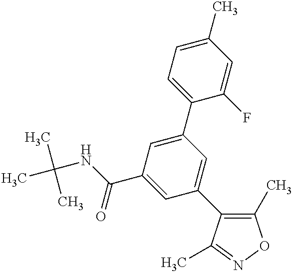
C(NC(C1=CC(C2=C(C)ON=C2C)=CC(C2=CC=C(C)C=C2F)=C1)=O)(C)(C)C
